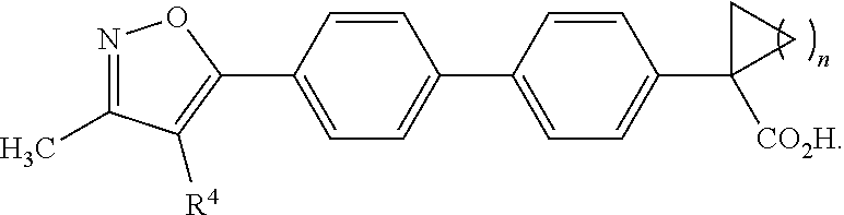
N1=C(C)C([R4])=C(C2=CC=C(C3=CC=C(C4([CO2H])CC4)C=C3)C=C2)O1
